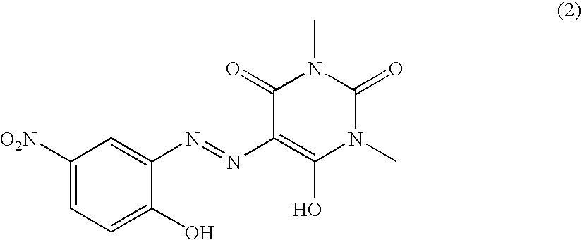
C1([O2N])=CC=C(O)C(N=NC2=C(O)N(C)C(=O)N(C)C2=O)=C1
